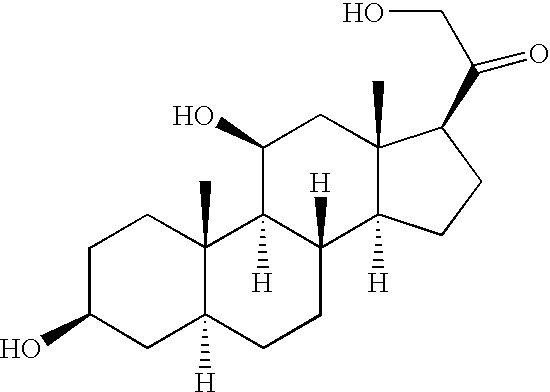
C1C(O)CC2([H])C(C)(C1)C1([H])C([H])(CC2)C2([H])C(C)(CC1O)C(C(CO)=O)CC2
